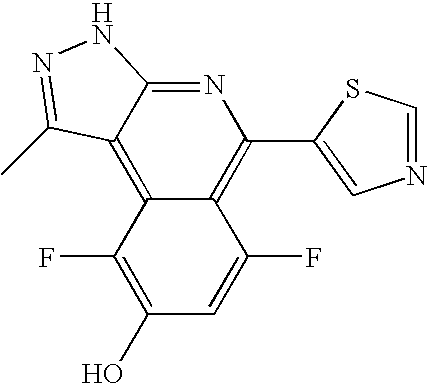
C12=C3C(=NC(C4=CN=CS4)=C1C(F)=CC(O)=C2F)NN=C3C
